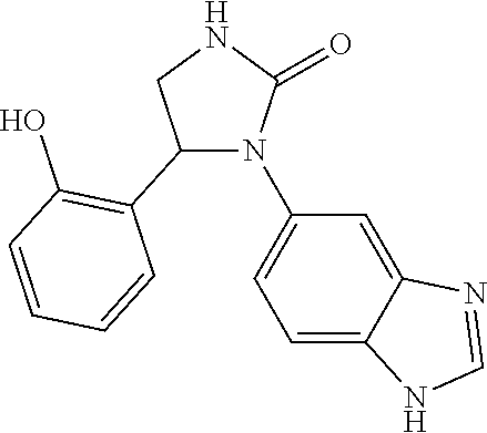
N1(C2=CC=C3C(=C2)N=CN3)C(=O)NCC1C1=C(O)C=CC=C1
